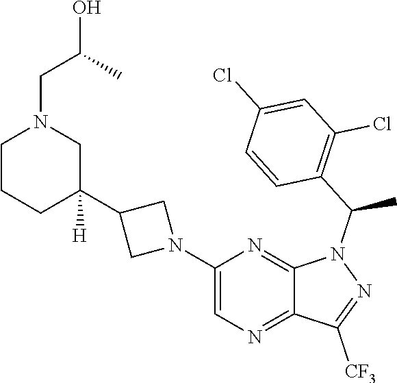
C1(N2CC(C3([H])CN(CC(O)C)CCC3)C2)=CN=C2C(=N1)N(C(C1=C(Cl)C=C(Cl)C=C1)C)N=C2[CF3]
